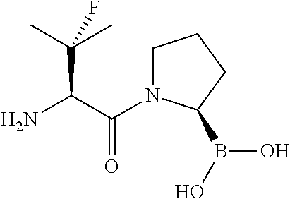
C(C(N)C(C)(C)F)(=O)N1CCCC1B(O)O
